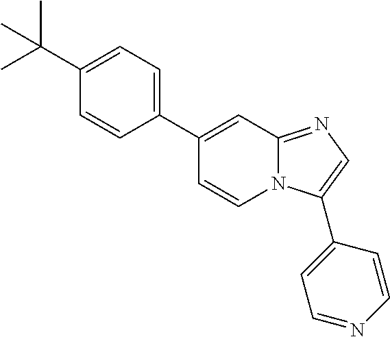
C1=CC(C2=CC3=NC=C(C4=CC=NC=C4)N3C=C2)=CC=C1C(C)(C)C
